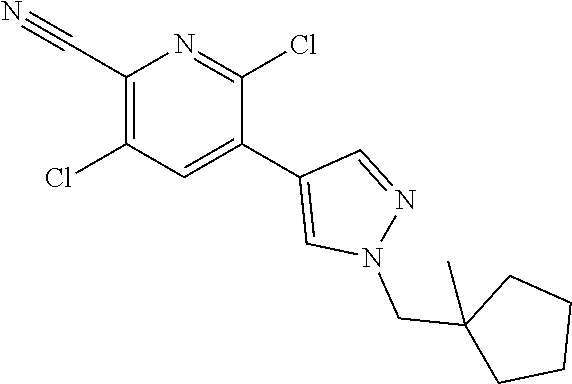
C1(C#N)=C(Cl)C=C(C2=CN(CC3(C)CCCC3)N=C2)C(Cl)=N1
